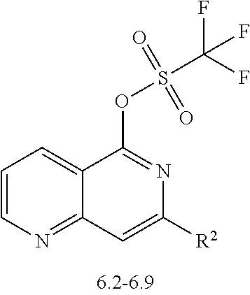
C1=CN=C2C(=C1)C(OS(=O)(=O)C(F)(F)F)=NC([R2])=C2
